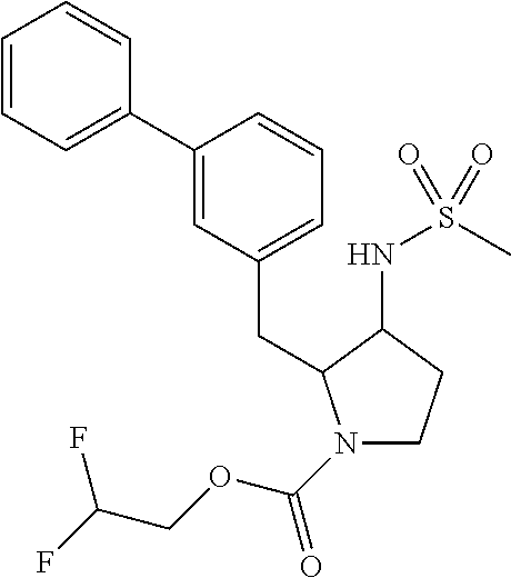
C1(C2=CC(CC3N(C(OCC(F)F)=O)CCC3NS(C)(=O)=O)=CC=C2)=CC=CC=C1
